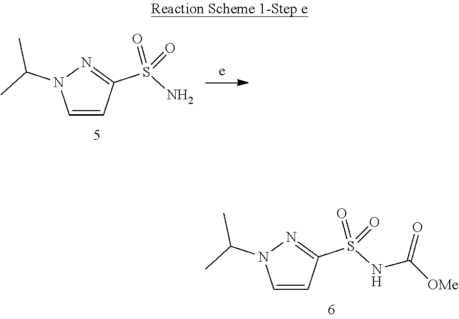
C1=CC(S(=O)(NC(=O)[OMe])=O)=NN1C(C)C.C1=CC(S(=O)(N)=O)=NN1C(C)C
